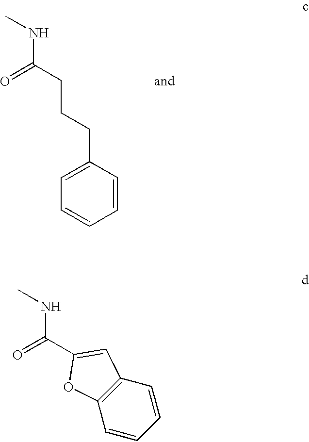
O=C(NC)C1=CC2=C(C=CC=C2)O1.O=C(NC)CCCC1=CC=CC=C1
